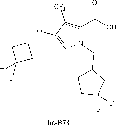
C1([CF3])=C(C(O)=O)N(CC2CCC(F)(F)C2)N=C1OC1CC(F)(F)C1
